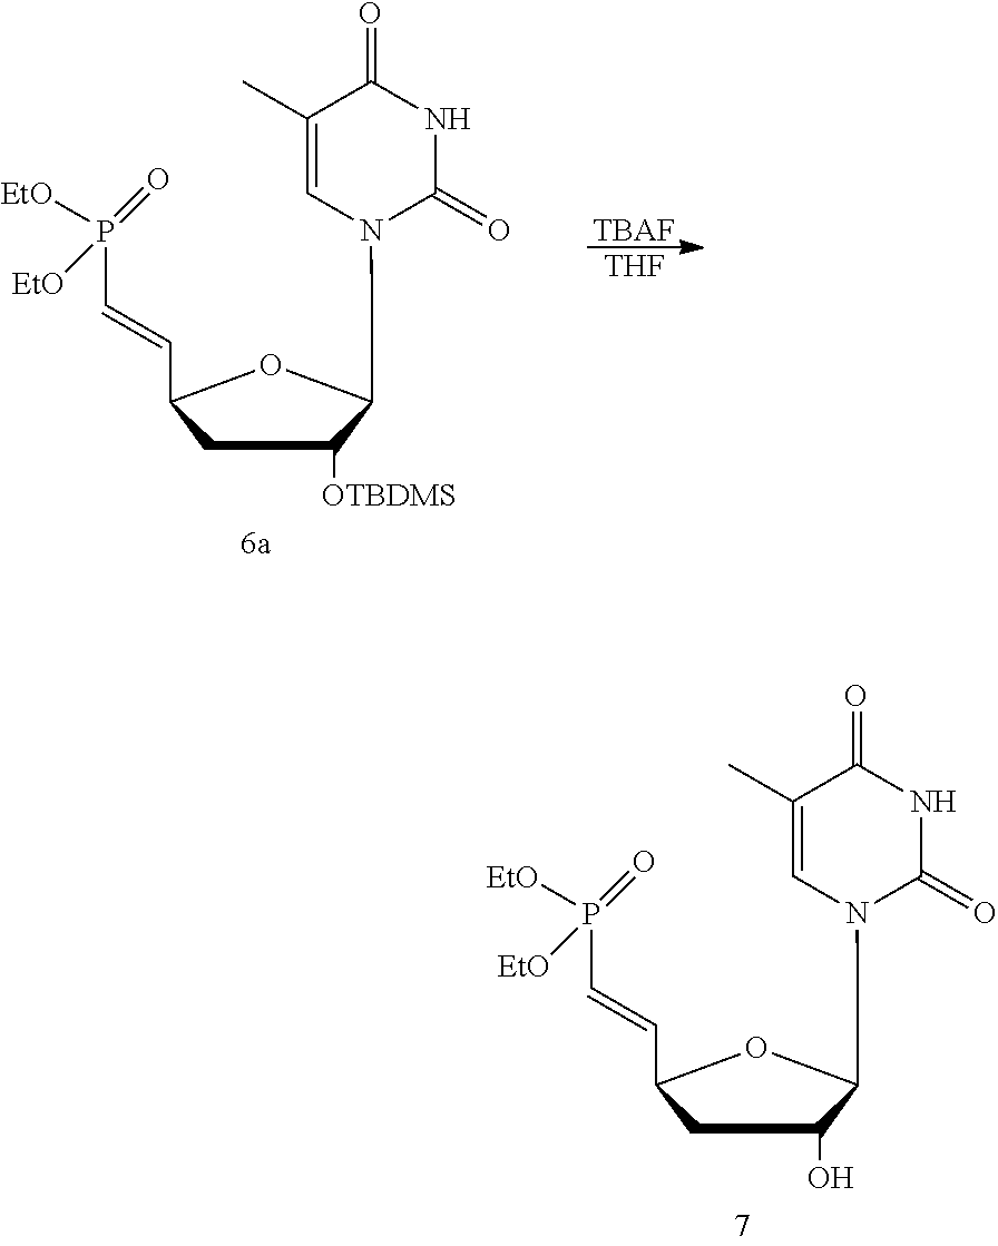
C1C([OTBDMS])C(N2C=C(C)C(=O)NC2=O)OC1C=CP([EtO])([EtO])=O.[TBAF].[THF].C1C(O)C(N2C=C(C)C(=O)NC2=O)OC1C=CP([EtO])([EtO])=O
